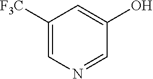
OC1=CC([F3C])=CN=C1
